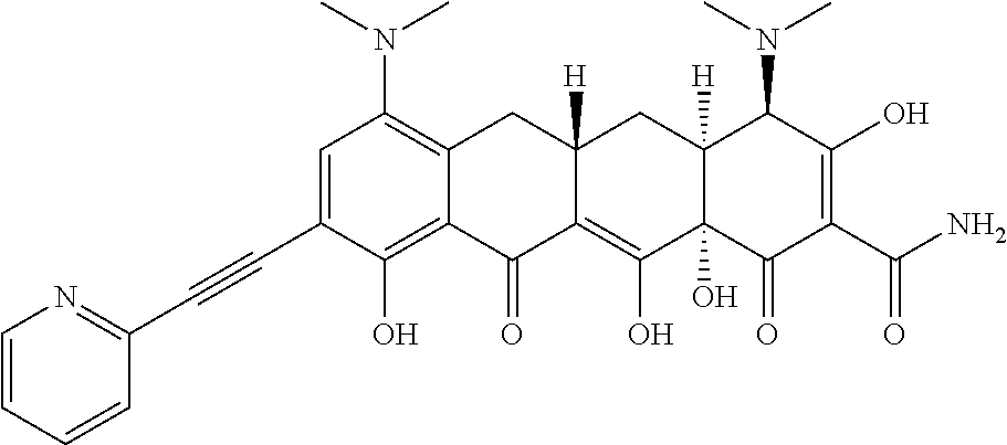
C1=C(C#CC2=NC=CC=C2)C(O)=C2C(=C1N(C)C)CC1([H])C(=C(O)C3(O)C([H])(C1)C(N(C)C)C(O)=C(C(N)=O)C3=O)C2=O
